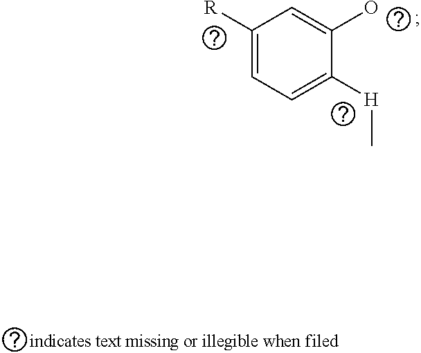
C1([R])=CC=C([H]C)C(O)=C1
